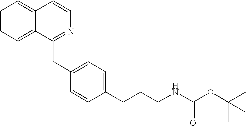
C1=CC=C2C(=C1)C=CN=C2CC1=CC=C(CCCNC(OC(C)(C)C)=O)C=C1
